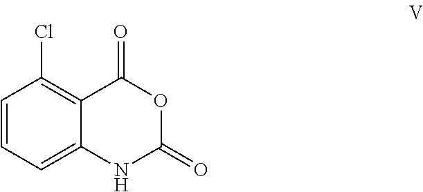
C1=CC=C2C(=C1Cl)C(=O)OC(=O)N2
